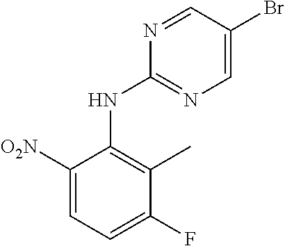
C1([O2N])=CC=C(F)C(C)=C1NC1=NC=C(Br)C=N1
